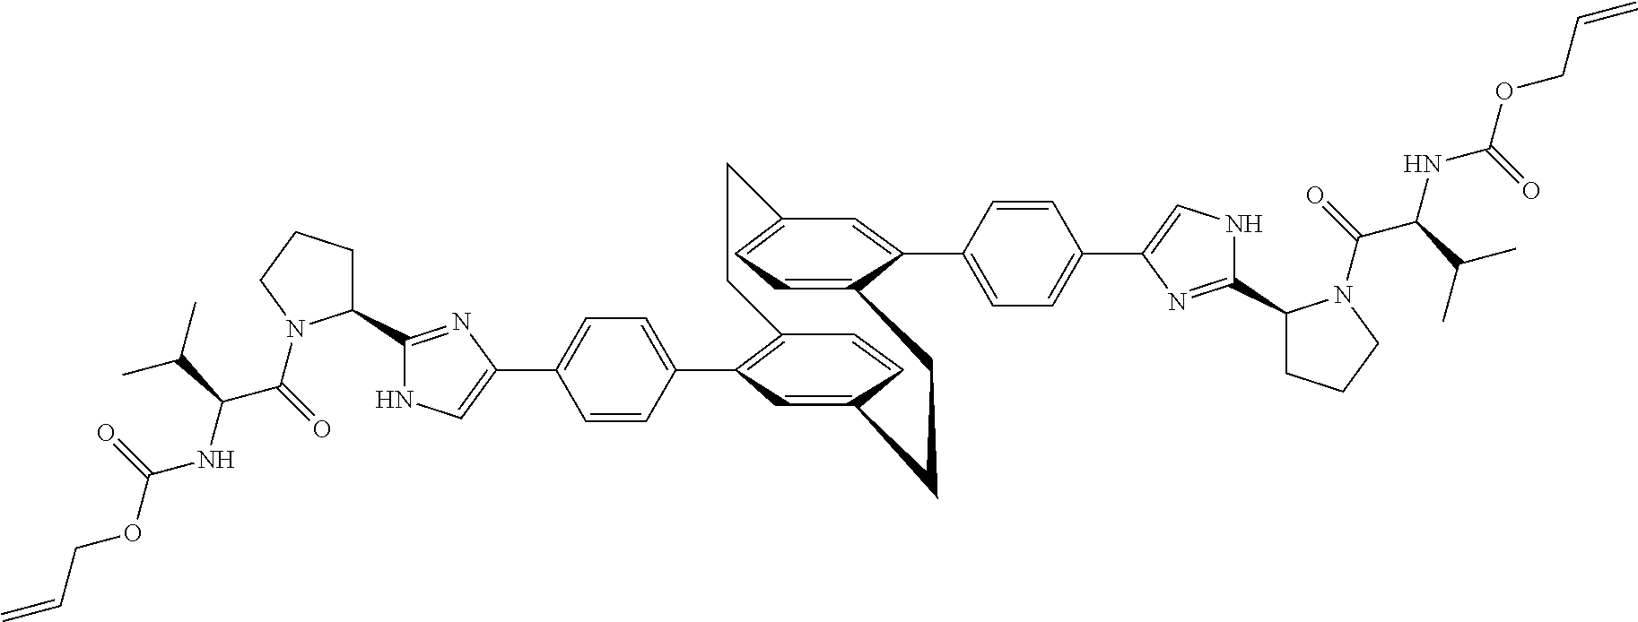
C12=C(C3=CC=C(C4=CNC(C5CCCN5C(C(NC(=O)OCC=C)C(C)C)=O)=N4)C=C3)C=C(C=C1)CCC1=CC=C(C=C1C1=CC=C(C3=CNC(C4CCCN4C(C(NC(=O)OCC=C)C(C)C)=O)=N3)C=C1)CC2
